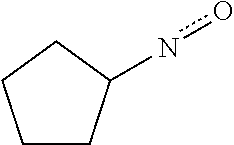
C1CC(no)CC1
